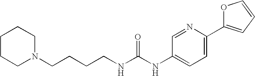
C1CCN(CCCCNC(NC2=CC=C(C3=CC=CO3)N=C2)=O)CC1
